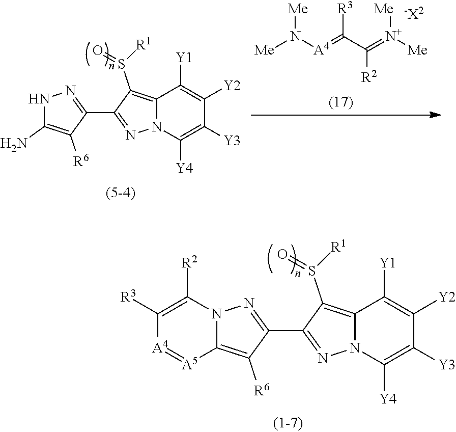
C12=C(S([R1])=O)C(C3=NN4C(=C3[R6])[A5]=[A4]C([R3])=C4[R2])=NN1C([Y4])=C([Y3])C([Y2])=C2[Y1].C12=C(S([R1])=O)C(C3=NNC(N)=C3[R6])=NN1C([Y4])=C([Y3])C([Y2])=C2[Y1].[Me]N([A4]=C([R3])C([R2])=[N+]([Me])[Me])[Me].[-X2]
